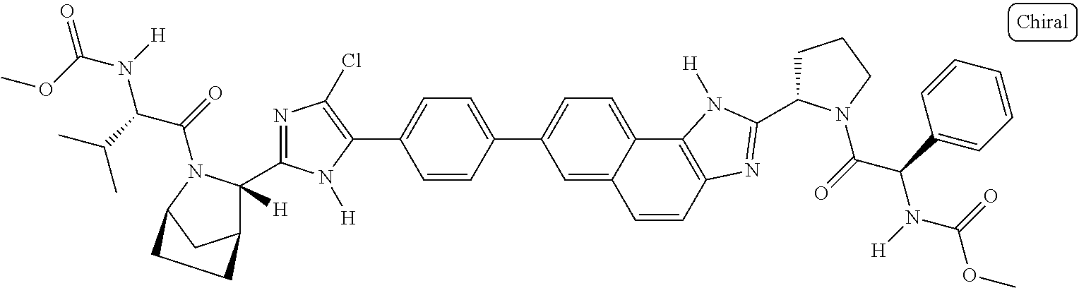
C1=C2C(=CC=C1C1=CC=C(C3=C(Cl)N=C(C4([H])C5CC(N4C(=O)C(C(C)C)N([H])C(OC)=O)CC5)N3[H])C=C1)C1=C(C=C2)N=C(C2CCCN2C(=O)C(C2=CC=CC=C2)N([H])C(=O)OC)N1[H]
